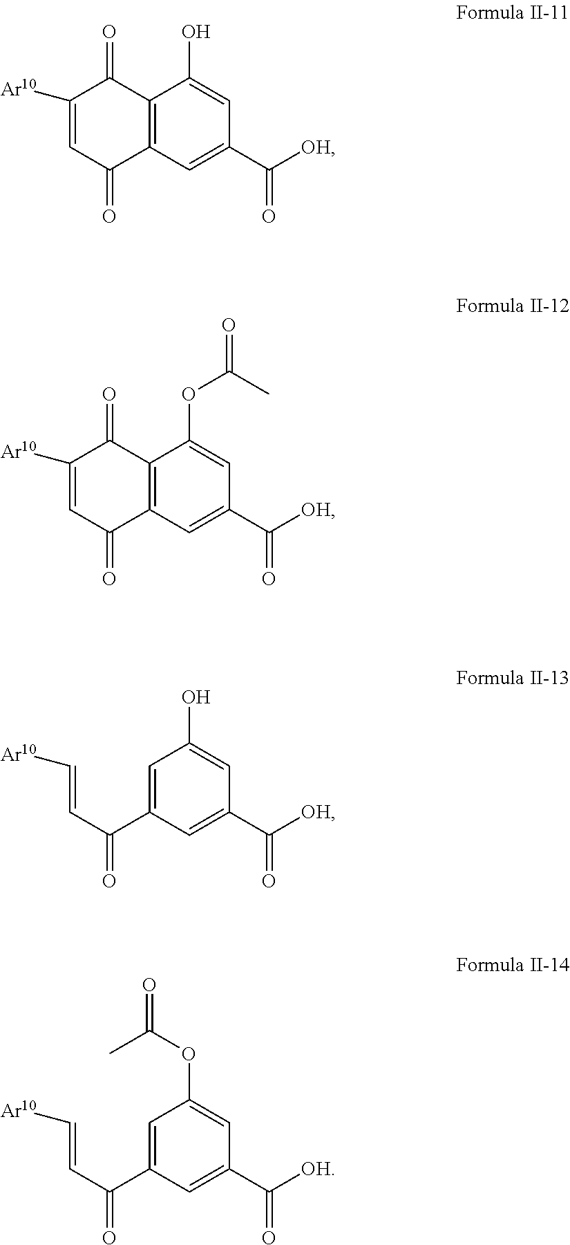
C12=C(C=C(C([OH])=O)C=C1O)C(=O)C=C([Ar10])C2=O.C12=C(C=C(C([OH])=O)C=C1OC(=O)C)C(=O)C=C([Ar10])C2=O.C1=C(C(C=C[Ar10])=O)C=C(C([OH])=O)C=C1O.C1=C(C(C=C[Ar10])=O)C=C(C([OH])=O)C=C1OC(C)=O
